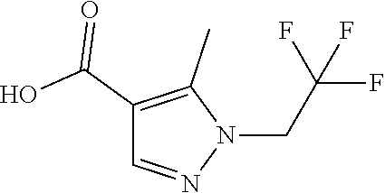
C(CN1C(C)=C(C(=O)O)C=N1)(F)(F)F
